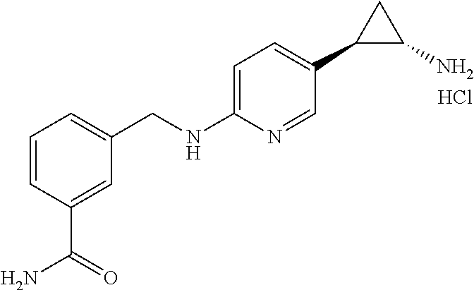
C1=C(NCC2=CC=CC(C(N)=O)=C2)N=CC(C2C(N)C2)=C1.Cl
